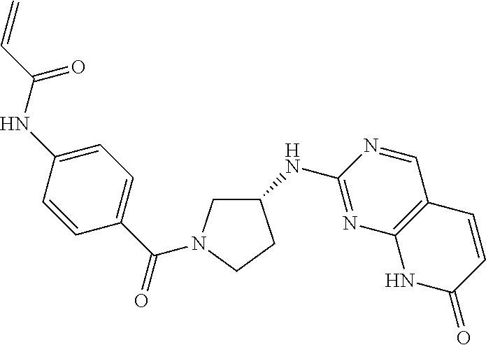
C1(NC2=NC3=C(C=N2)C=CC(=O)N3)CN(C(C2=CC=C(NC(=O)C=C)C=C2)=O)CC1
